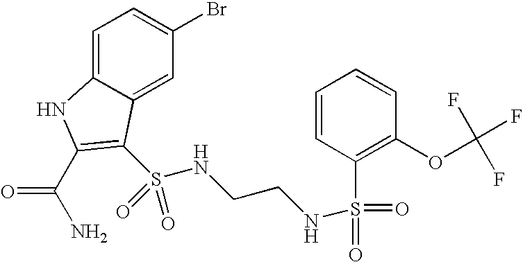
C1=C2C(=CC(Br)=C1)C(S(NCCNS(C1=C(OC(F)(F)F)C=CC=C1)(=O)=O)(=O)=O)=C(C(N)=O)N2
